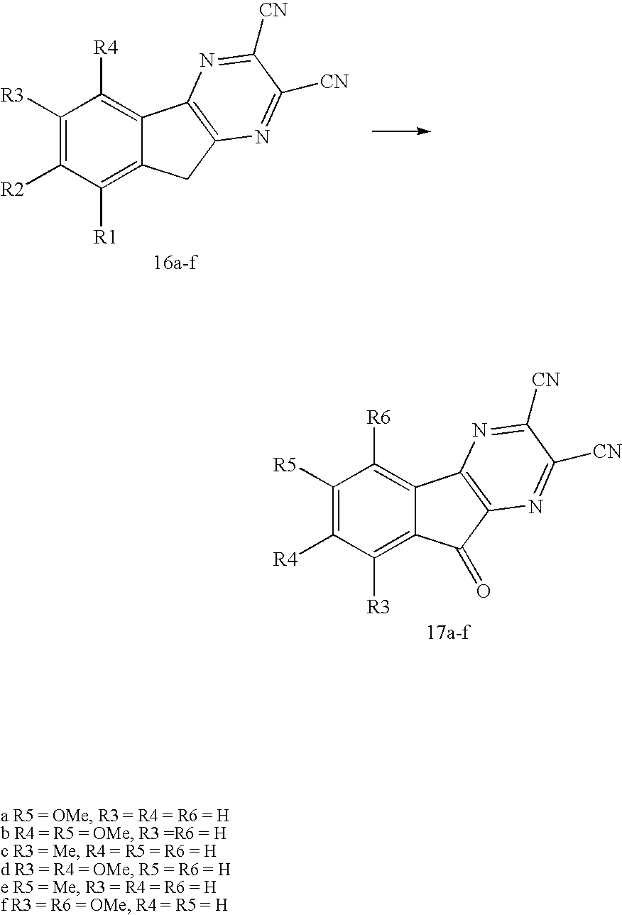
C1([R5])=C([R4])C([R3])=C2C(=C1[R6])C1=C(C2=O)N=C([CN])C([CN])=N1.C1([R3])=C([R2])C([R1])=C2C(=C1[R4])C1=C(C2)N=C([CN])C([CN])=N1
